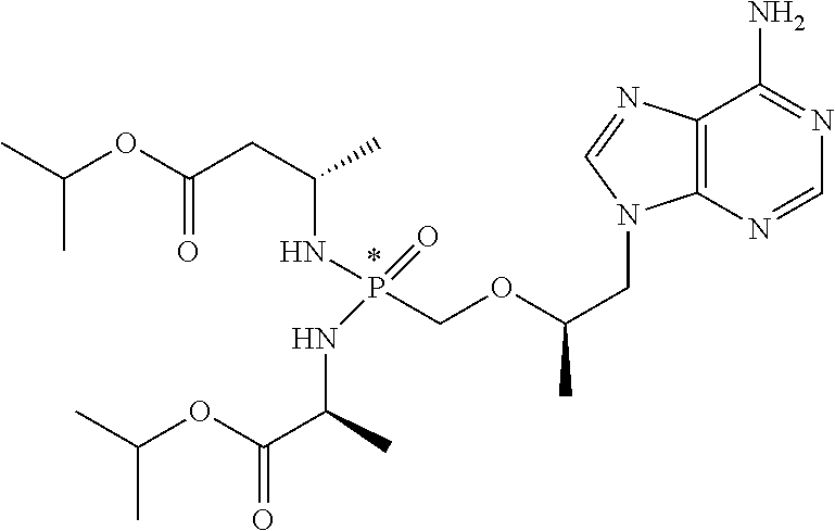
C12=C(N=CN=C1N)N(CC(C)OCP(NC(C(OC(C)C)=O)C)(NC(CC(OC(C)C)=O)C)=O)C=N2
